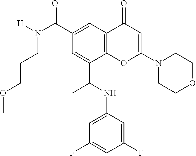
C1(C(=O)N([H])CCCOC)=CC2=C(C(C(NC3=CC(F)=CC(F)=C3)C)=C1)OC(N1CCOCC1)=CC2=O
